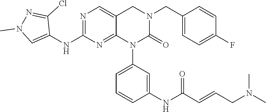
C1(CN2CC3=CN=C(NC4=CN(C)N=C4Cl)N=C3N(C3=CC=CC(NC(C=CCN(C)C)=O)=C3)C2=O)=CC=C(F)C=C1
